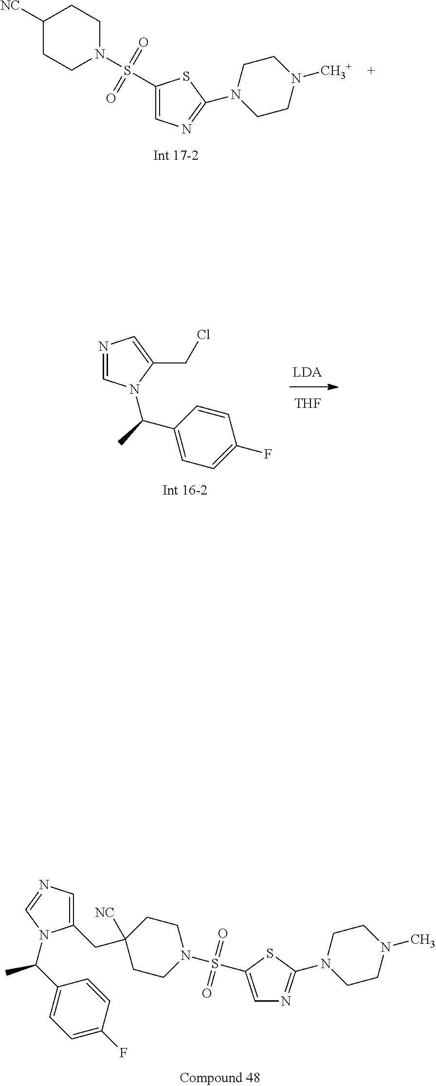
N1(C2=NC=C(S(=O)(=O)N3CCC([NC])CC3)S2)CCN([CH3+])CC1.[THF].N1=CN(C(C2=CC=C(F)C=C2)C)C(CCl)=C1.C1=C(CC2([NC])CCN(S(C3=CN=C(N4CCN(C)CC4)S3)(=O)=O)CC2)N(C(C2=CC=C(F)C=C2)C)C=N1
